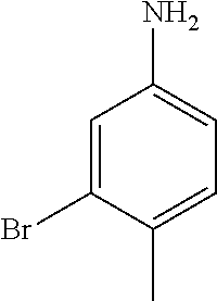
C1=C(Br)C(C)=CC=C1N
